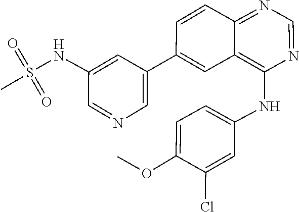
S(=O)(=O)(NC1=CC(C2=CC3=C(NC4=CC=C(OC)C(Cl)=C4)N=CN=C3C=C2)=CN=C1)C
